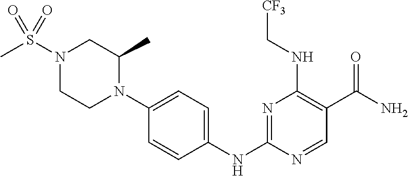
C1=CC(NC2=NC(NC[CF3])=C(C(N)=O)C=N2)=CC=C1N1C(C)CN(S(C)(=O)=O)CC1
